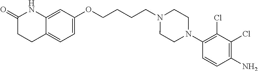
C12=CC(OCCCCN3CCN(C4=C(Cl)C(Cl)=C(N)C=C4)CC3)=CC=C1CCC(=O)N2
